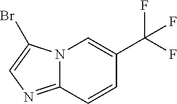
C12=NC=C(Br)N1C=C(C(F)(F)F)C=C2
